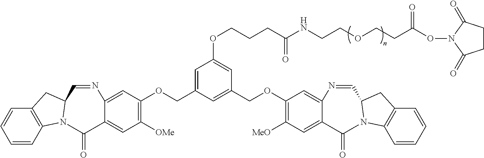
C12=C(C=CC=C1)N1C(C2)C=NC2=CC(OCC3=CC(OCCCC(NCCOCCC(ON4C(=O)CCC4=O)=O)=O)=CC(COC4=C([MeO])C=C5C(=C4)N=CC4N(C6=C(C=CC=C6)C4)C5=O)=C3)=C([OMe])C=C2C1=O
